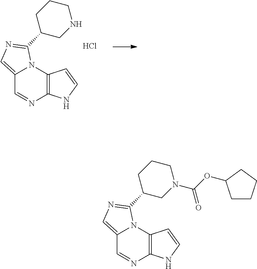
C12=CN=C(C3CNCCC3)N1C1=C(N=C2)NC=C1.Cl.C12=CN=C(C3CN(C(OC4CCCC4)=O)CCC3)N1C1=C(N=C2)NC=C1
